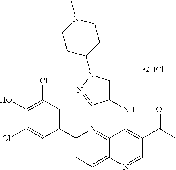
C1(C2=CC(Cl)=C(O)C(Cl)=C2)=CC=C2C(=N1)C(NC1=CN(C3CCN(C)CC3)N=C1)=C(C(C)=O)C=N2
